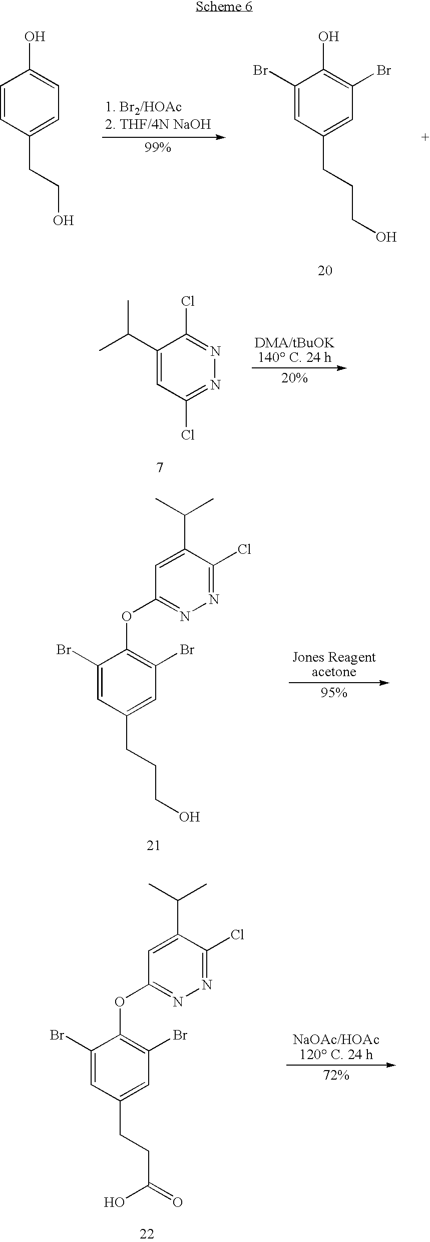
C1(C(C)C)=CC(Cl)=NN=C1Cl.C1(Br)=CC(CCCO)=CC(Br)=C1O.C1=CC(CCO)=CC=C1O.C1(Br)=CC(CCCO)=CC(Br)=C1OC1=NN=C(Cl)C(C(C)C)=C1.C1(Br)=CC(CCC(=O)O)=CC(Br)=C1OC1=NN=C(Cl)C(C(C)C)=C1
